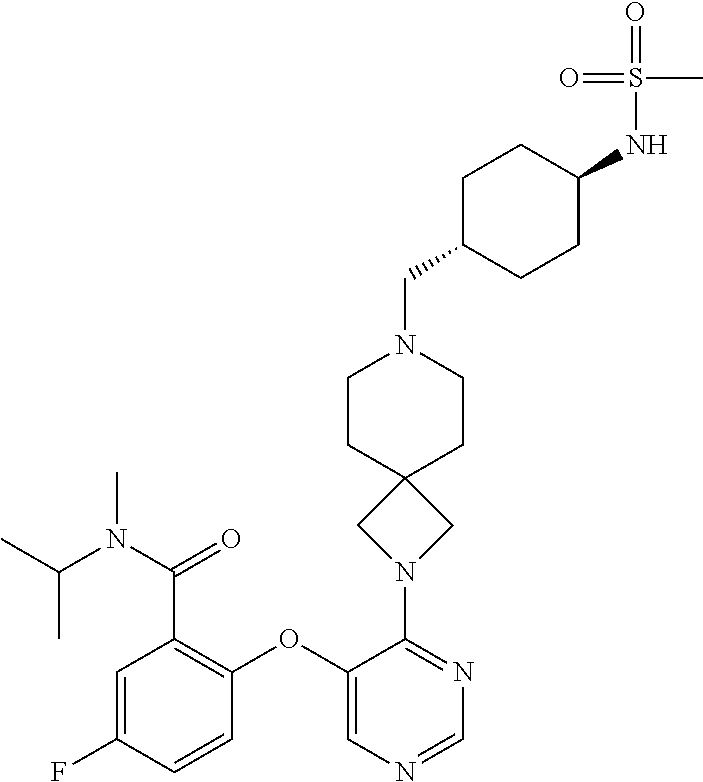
C1=C(F)C=CC(OC2=CN=CN=C2N2CC3(C2)CCN(CC2CCC(NS(=O)(C)=O)CC2)CC3)=C1C(=O)N(C)C(C)C
